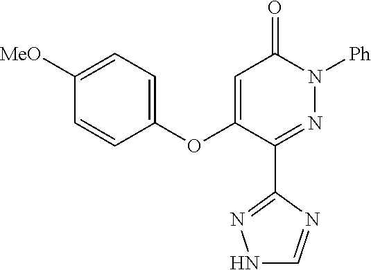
C1=C(OC2=CC=C([MeO])C=C2)C(C2=NNC=N2)=NN([Ph])C1=O
